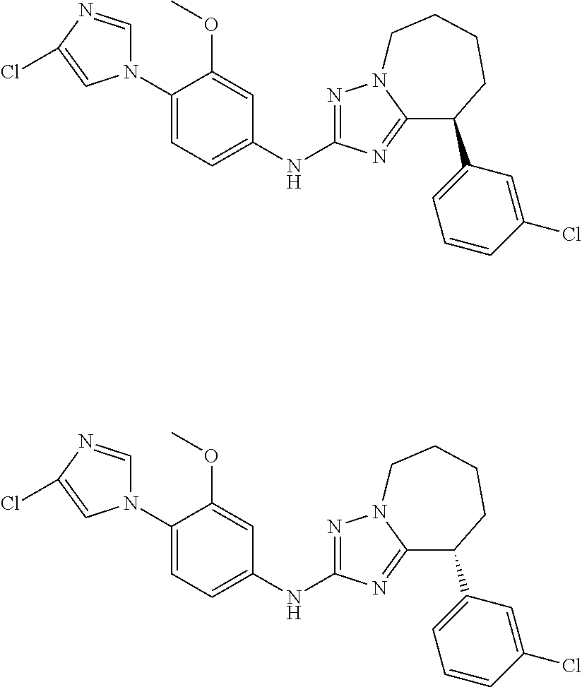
C1(N2C=NC(Cl)=C2)=CC=C(NC2=NN3C(=N2)C(C2=CC=CC(Cl)=C2)CCCC3)C=C1OC.C1(N2C=NC(Cl)=C2)=CC=C(NC2=NN3C(=N2)C(C2=CC=CC(Cl)=C2)CCCC3)C=C1OC
